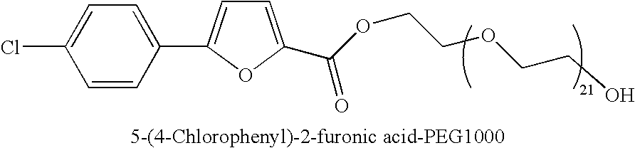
C(OCCOCCO)(=O)C1=CC=C(C2=CC=C(Cl)C=C2)O1
